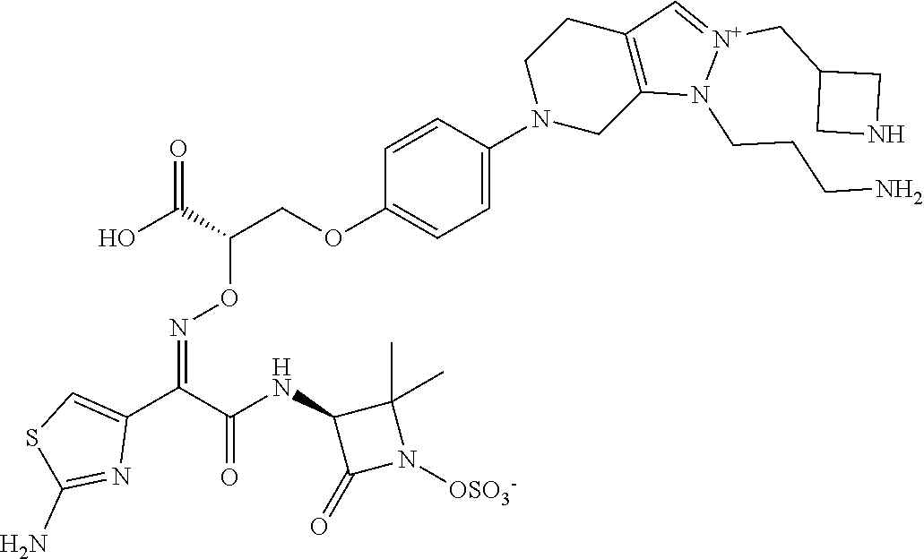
C1=C(N2CC3=C(CC2)C=[N+](CC2CNC2)N3CCCN)C=CC(OCC(C(O)=O)ON=C(C2=CSC(N)=N2)C(NC2C(=O)N([OSO3-])C2(C)C)=O)=C1
